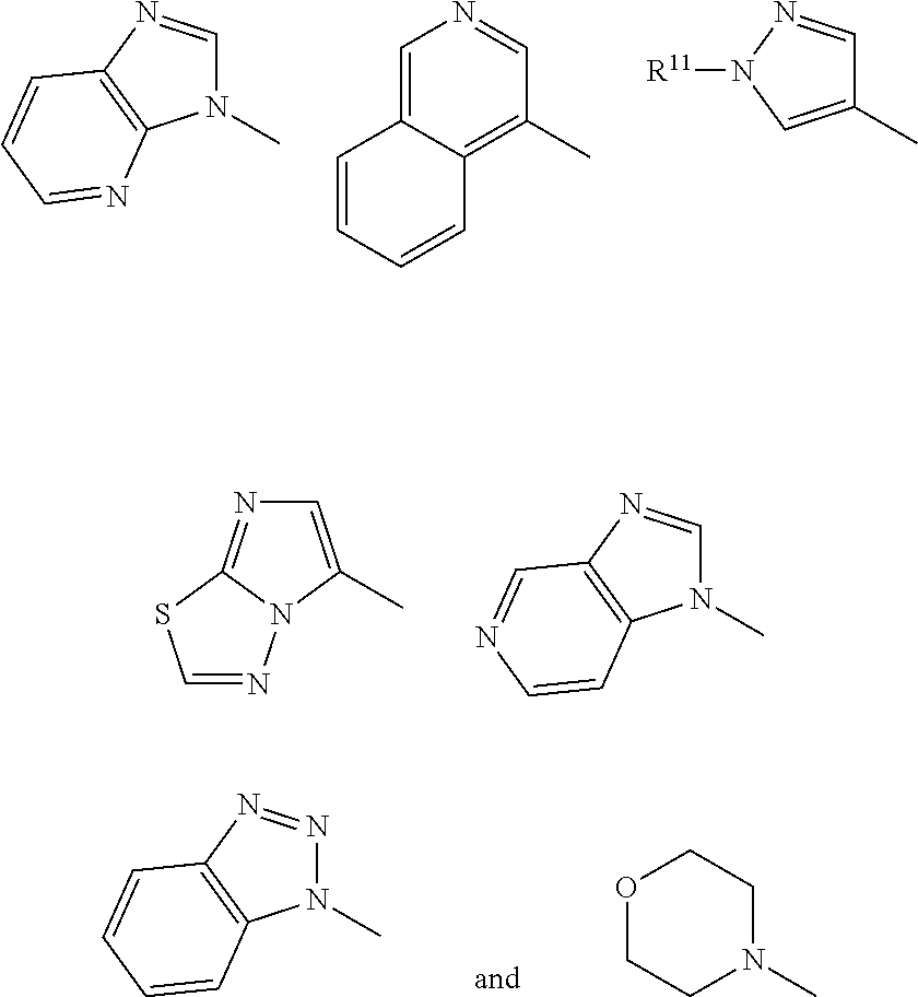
N1(C)C=NC2=C1N=CC=C2.C1=C2C(=C(C)C=N1)C=CC=C2.C1(C)=CN([R11])N=C1.C1=NN2C(=NC=C2C)S1.N1(C)C=NC2=C1C=CN=C2.N1(C)N=NC2=C1C=CC=C2.O1CCN(C)CC1
